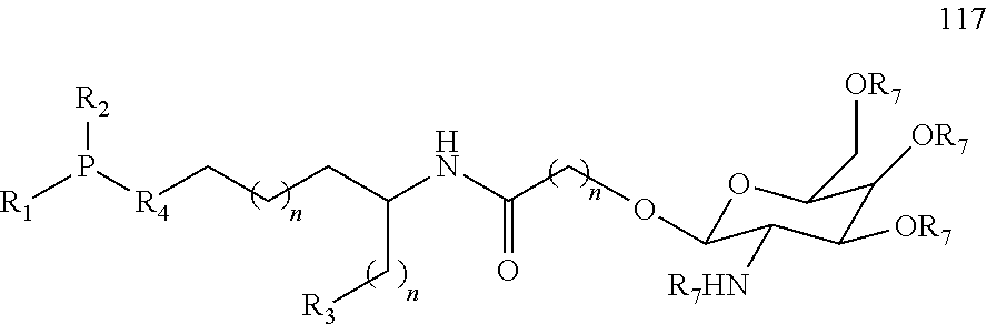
C(C(NC(CCC[R4]P([R1])[R2])C[R3])=O)OC1OC(C[OR7])C([OR7])C([OR7])C1[R7HN]
